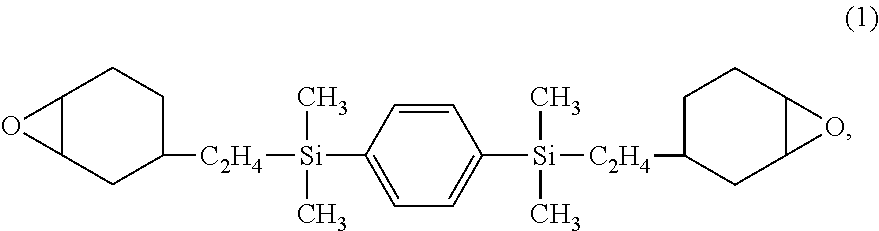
C12C(CC([C2H4][Si](C3=CC=C([Si]([C2H4]C4CCC5C(C4)O5)(C)C)C=C3)(C)C)CC1)O2
